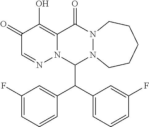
C1(=O)C=NN2C(=C1O)C(=O)N1N(C2C(C2=CC=CC(F)=C2)C2=CC(F)=CC=C2)CCCCC1
